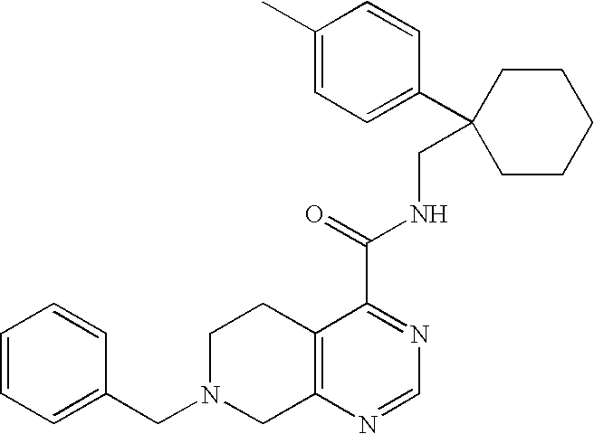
C1N(CC2=CC=CC=C2)CC2=C(C1)C(C(=O)NCC1(C3=CC=C(C)C=C3)CCCCC1)=NC=N2
